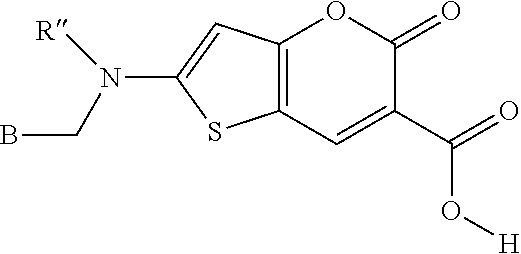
C12=C(C=C(C(=O)O[H])C(=O)O1)SC(N(CB)[R])=C2
